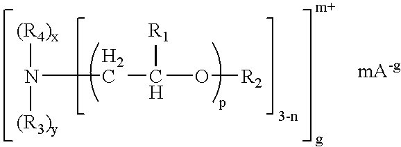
N(CC(O[R2])[R1])([(R4)x])[(R3)y]
